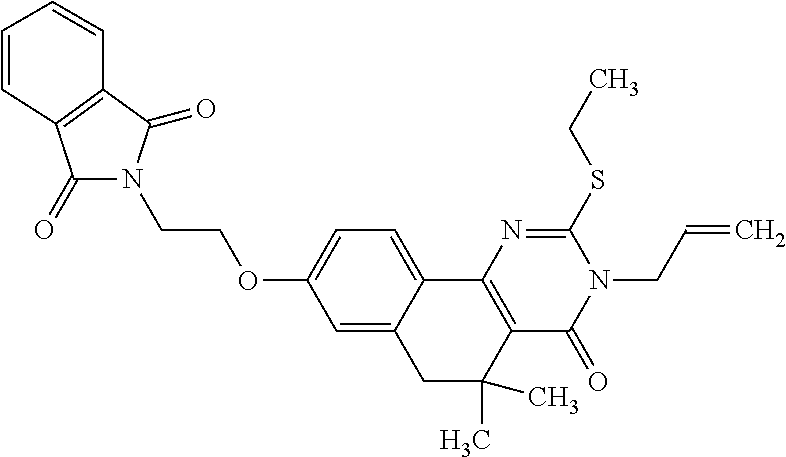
C1C(C)(C)C2=C(C3=CC=C(OCCN4C(=O)C5=C(C4=O)C=CC=C5)C=C13)N=C(SCC)N(CC=C)C2=O
